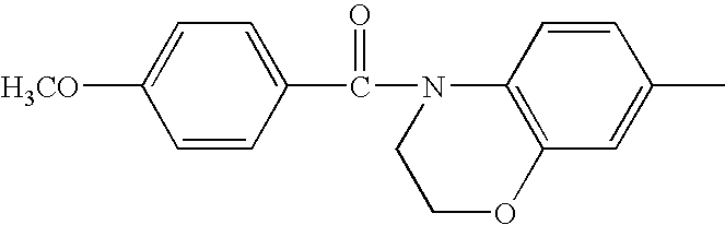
C(=O)(N1C2=C(C=C(C)C=C2)OCC1)C1=CC=C([H3CO])C=C1
